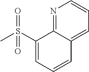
CS(C1=CC=CC2=CC=CN=C12)(=O)=O
